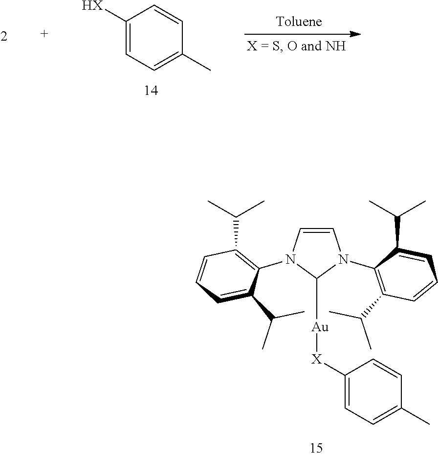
C1=C([HX])C=CC(C)=C1.C1(C(C)C)=C(N2C=CN(C3=C(C(C)C)C=CC=C3C(C)C)C2[Au][X]C2=CC=C(C)C=C2)C(C(C)C)=CC=C1
